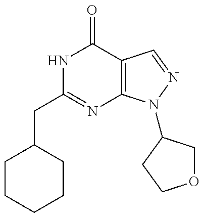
C1(CC2=NC3=C(C(=O)N2)C=NN3C2COCC2)CCCCC1
